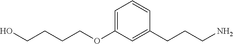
C1=C(OCCCCO)C=C(CCCN)C=C1
